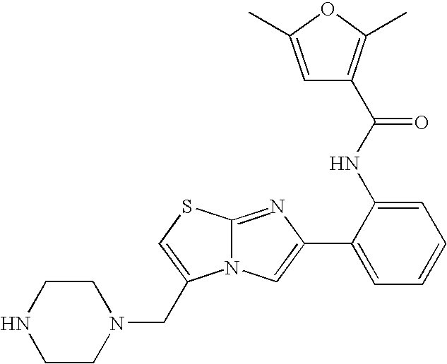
N12C(=NC(C3=CC=CC=C3NC(=O)C3=C(C)OC(C)=C3)=C1)SC=C2CN1CCNCC1
